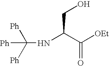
C(NC(CO)C(=O)[OEt])([Ph])([Ph])[Ph]
